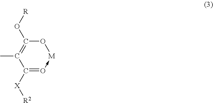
CC1=C(O[R])O[M]-O=C1[X][R2]
